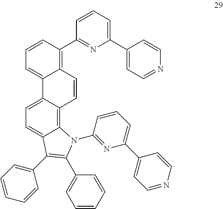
C1=CC(C2=NC(C3=CC=NC=C3)=CC=C2)=C2C(=C1)C1=CC=C3C(=C1C=C2)N(C1=NC(C2=CC=NC=C2)=CC=C1)C(C1=CC=CC=C1)=C3C1=CC=CC=C1
